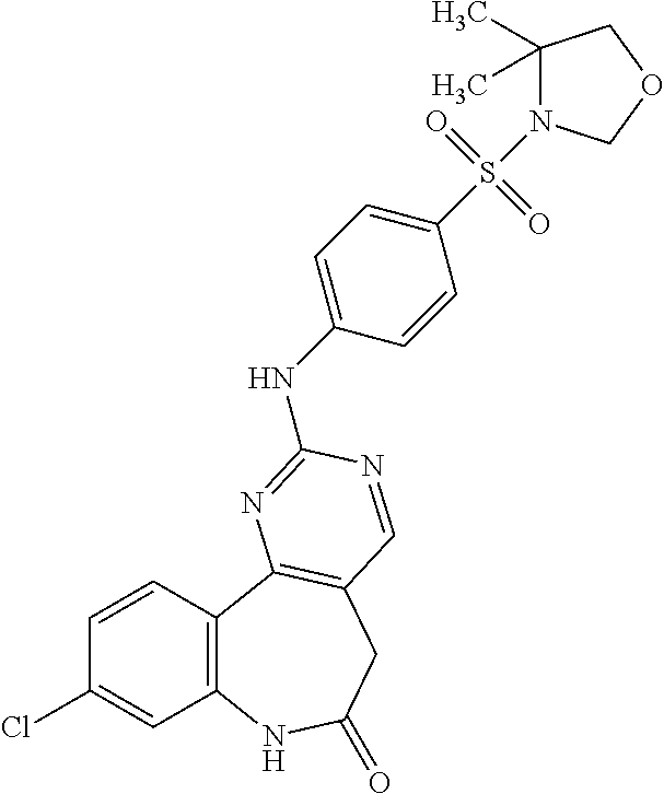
C1(Cl)=CC2=C(C=C1)C1=C(CC(=O)N2)C=NC(NC2=CC=C(S(=O)(=O)N3C(C)(C)COC3)C=C2)=N1
